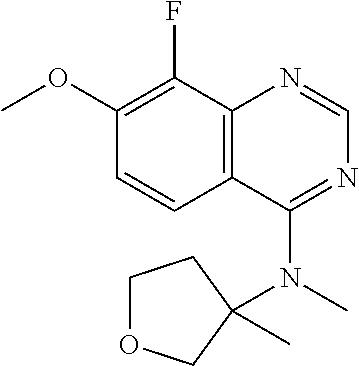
C1(OC)=C(F)C2=C(C=C1)C(N(C)C1(C)COCC1)=NC=N2
